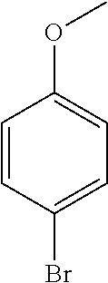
C1=CC(Br)=CC=C1OC
